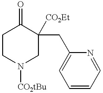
C1CN([CO2tBu])CC(CC2=CC=CC=N2)([CO2Et])C1=O
